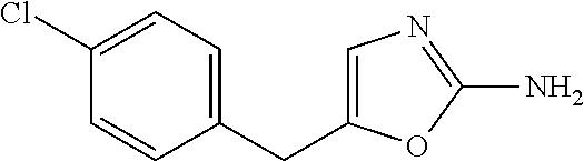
C1=CC(CC2=CN=C(N)O2)=CC=C1Cl
